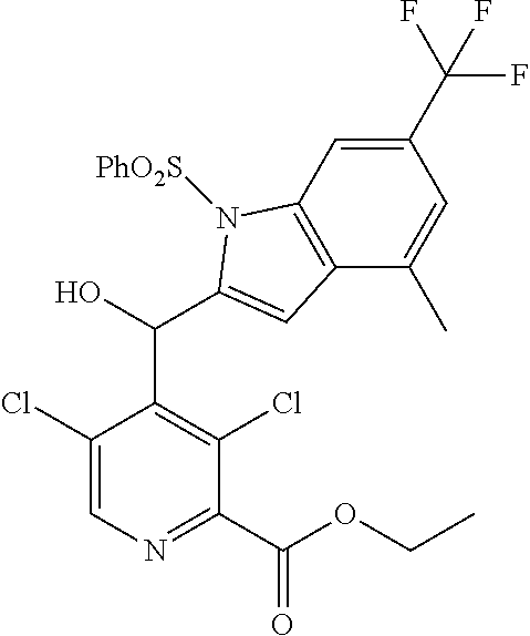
C1(C(F)(F)F)=CC2=C(C(C)=C1)C=C(C(C1=C(Cl)C(C(OCC)=O)=NC=C1Cl)O)N2[PhO2S]
